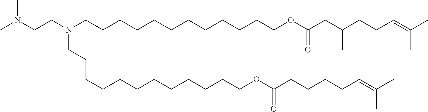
N(CCN(CCCCCCCCCCCCOC(CC(CCC=C(C)C)C)=O)CCCCCCCCCCCCOC(CC(CCC=C(C)C)C)=O)(C)C
